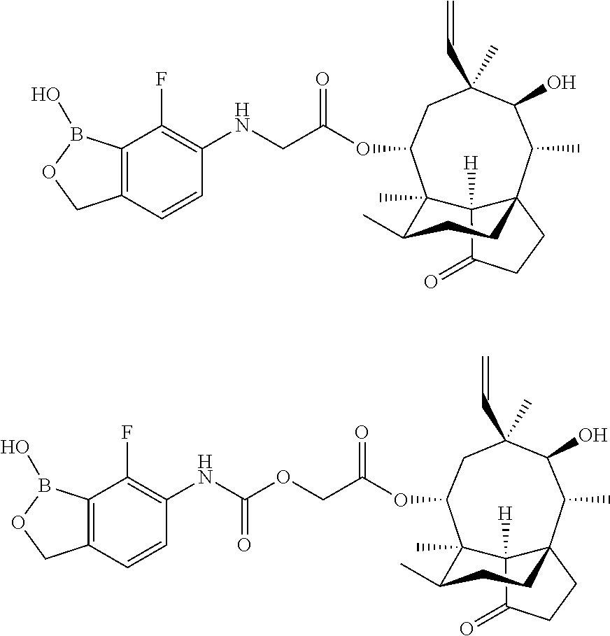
C12([H])C(=O)CCC13C(C)C(O)C(C)(C=C)CC(OC(CNC1=C(F)C4=C(C=C1)COB4O)=O)C2(C)C(C)CC3.C12([H])C(=O)CCC13C(C)C(O)C(C)(C=C)CC(OC(=O)COC(NC1=C(F)C4=C(C=C1)COB4O)=O)C2(C)C(C)CC3
